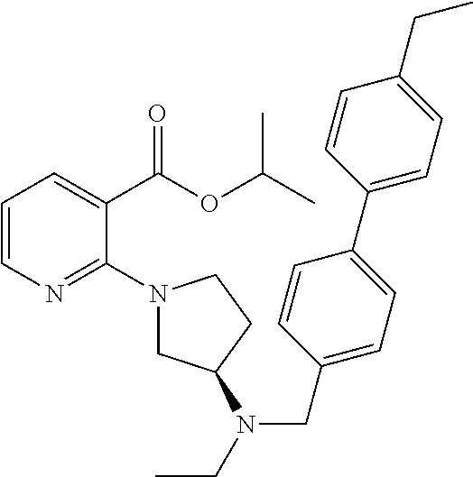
C1=CN=C(N2CC(N(CC)CC3=CC=C(C4=CC=C(CC)C=C4)C=C3)CC2)C(C(OC(C)C)=O)=C1
